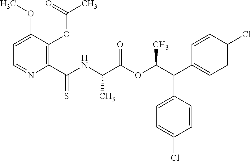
C1=C(OC)C(OC(=O)C)=C(C(NC(C(OC(C(C2=CC=C(Cl)C=C2)C2=CC=C(Cl)C=C2)C)=O)C)=S)N=C1
